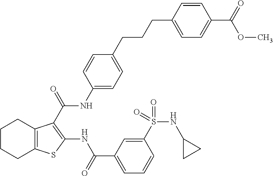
C1CCC2=C(C1)C(C(NC1=CC=C(CCCC3=CC=C(C(=O)OC)C=C3)C=C1)=O)=C(NC(C1=CC=CC(S(NC3CC3)(=O)=O)=C1)=O)S2
